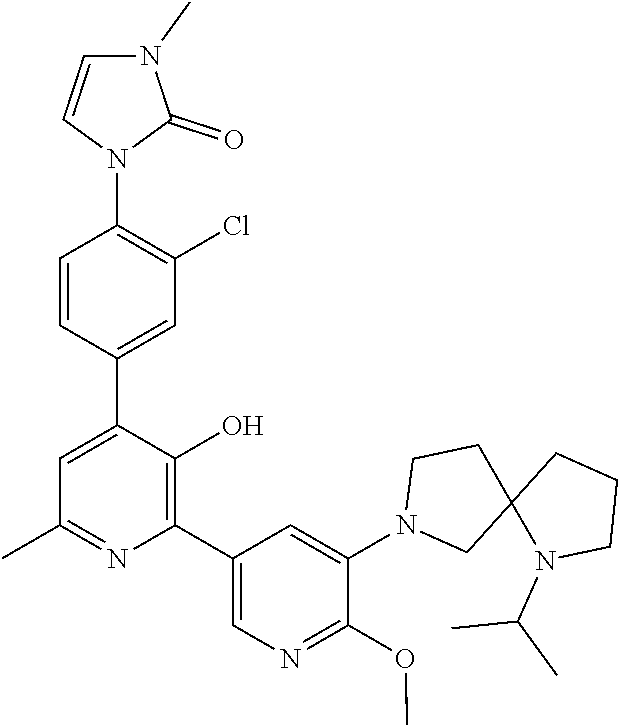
N1(C2=CC(C3=C(O)C(C4=CC(Cl)=C(N5C=CN(C)C5=O)C=C4)=CC(C)=N3)=CN=C2OC)CC2(CC1)N(C(C)C)CCC2
